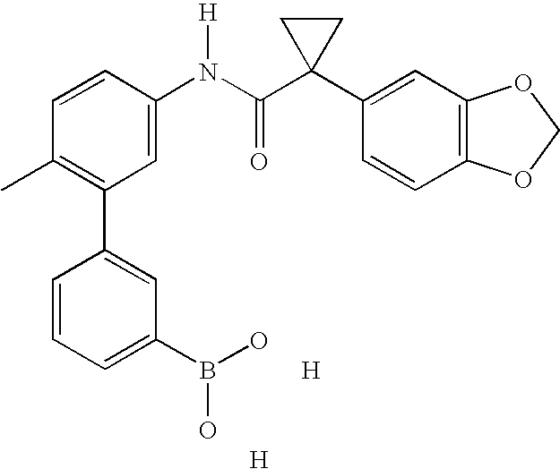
C1=CC(N(C(C2(C3=CC4=C(C=C3)OCO4)CC2)=O)[H])=CC(C2=CC(B(O)O)=CC=C2)=C1C.[H].[H]
